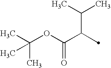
CC(OC(C(C(C)C)C)=O)(C)C
